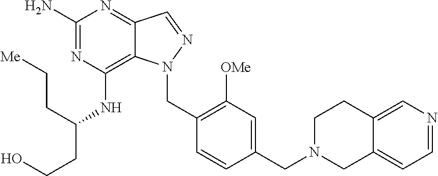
C1(N)=NC(NC(CCO)CC[Me])=C2C(=N1)C=NN2CC1=C([OMe])C=C(CN2CC3=CC=NC=C3CC2)C=C1
